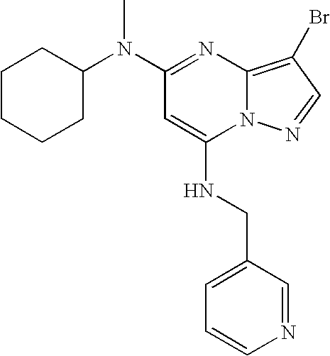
N(C1=NC2=C(Br)C=NN2C(NCC2=CC=CN=C2)=C1)(C1CCCCC1)C
